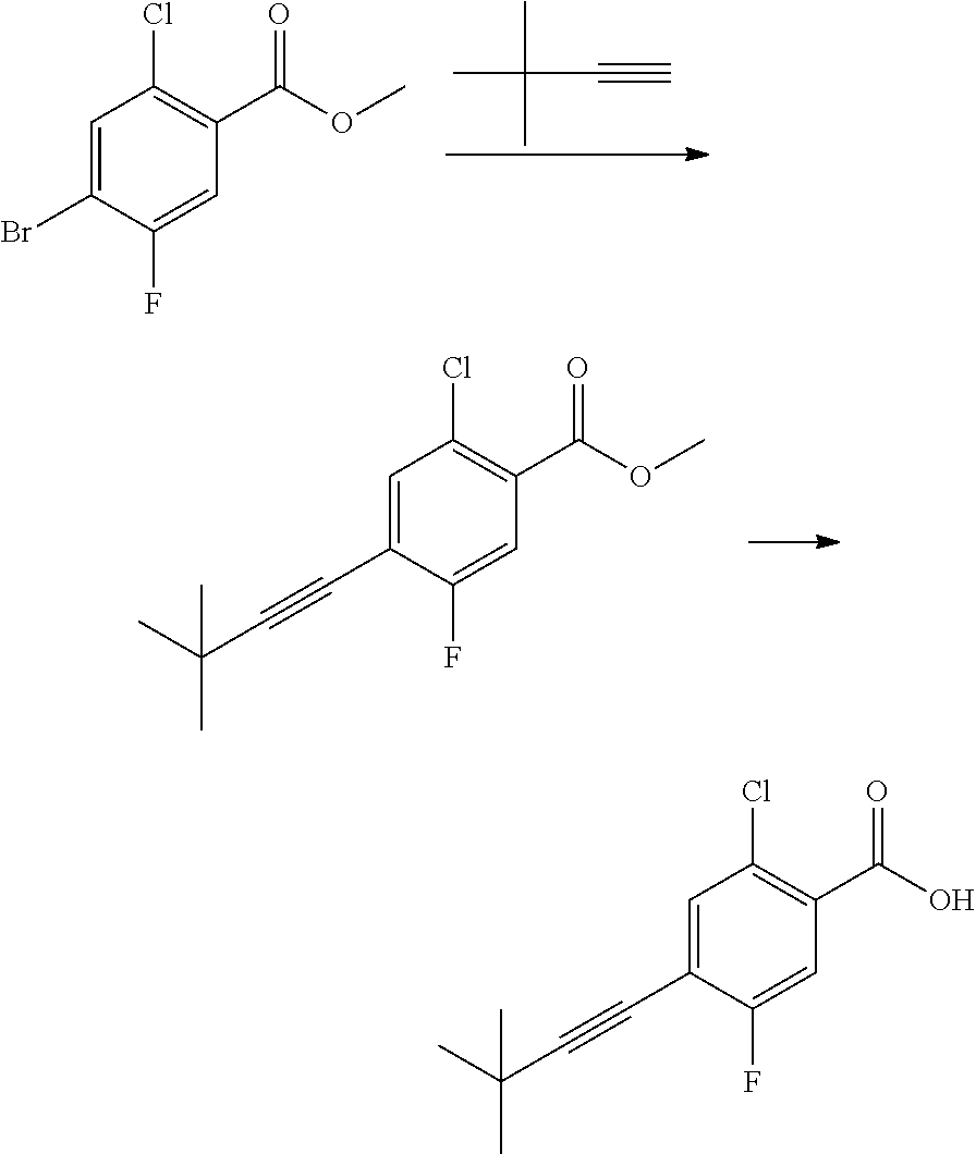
C1=C(C#CC(C)(C)C)C(F)=CC(C(OC)=O)=C1Cl.C1=C(Br)C(F)=CC(C(OC)=O)=C1Cl.CC(C)(C#C)C.C1=C(C#CC(C)(C)C)C(F)=CC(C(O)=O)=C1Cl
